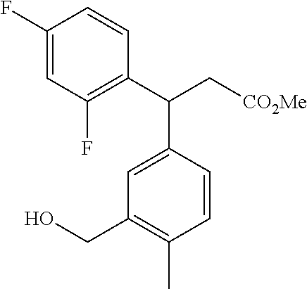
C1(F)=CC(F)=C(C(C[CO2Me])C2=CC(CO)=C(C)C=C2)C=C1
